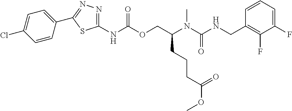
C1=CC(CNC(N(C(COC(NC2=NN=C(C3=CC=C(Cl)C=C3)S2)=O)CCCC(OC)=O)C)=O)=C(F)C(F)=C1
